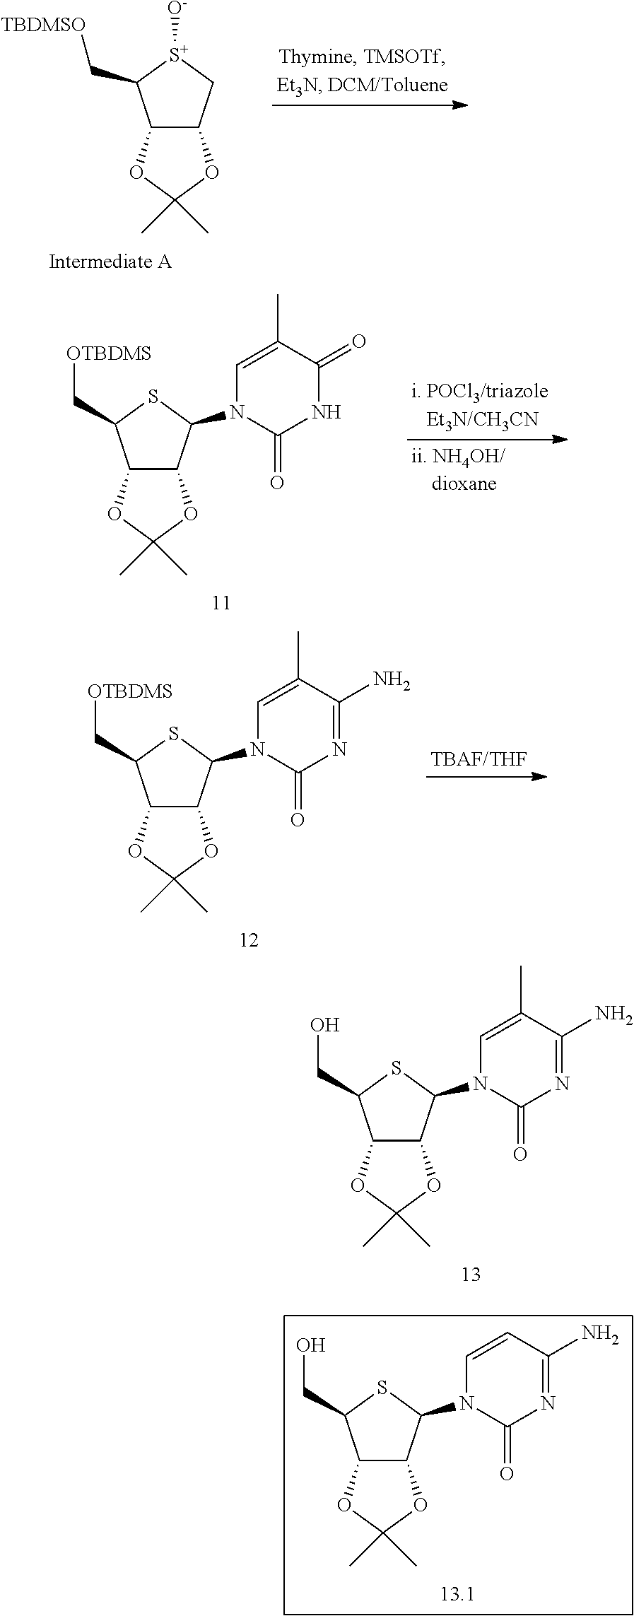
C12C(C(N3C=C(C)C(N)=NC3=O)SC1CO)OC(C)(C)O2.C12C(C(N3C=CC(N)=NC3=O)SC1CO)OC(C)(C)O2.C12C(C[S+]([O-])C1C[TBDMSO])OC(C)(C)O2.C12C(C(N3C=C(C)C(=O)NC3=O)SC1C[OTBDMS])OC(C)(C)O2.C12C(C(N3C=C(C)C(N)=NC3=O)SC1C[OTBDMS])OC(C)(C)O2
